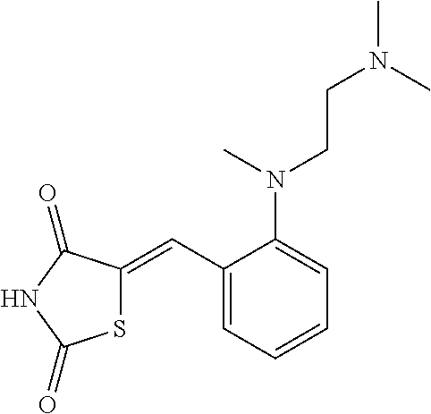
C1(C=C2SC(=O)NC2=O)=CC=CC=C1N(C)CCN(C)C
